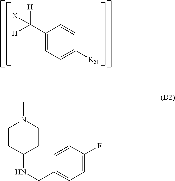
C1(C([X])([H])[H])=CC=C([R21])C=C1.C1CC(NCC2=CC=C(F)C=C2)CCN1C
